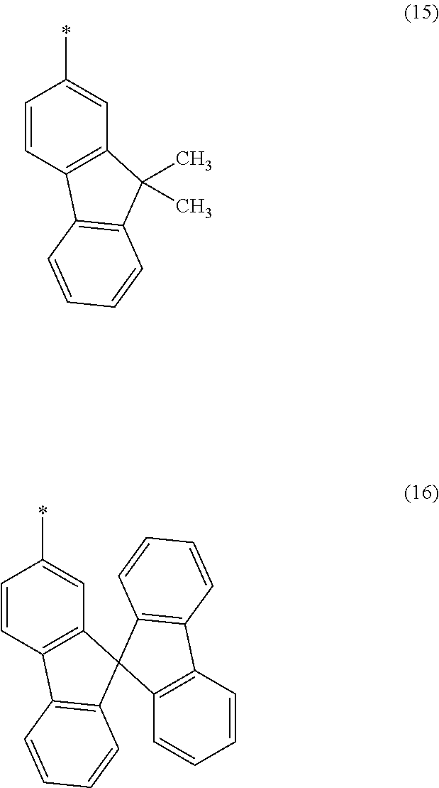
C1=CC2=C(C=C1*)C1(C3=C2C=CC=C3)C2=C(C3=C1C=CC=C3)C=CC=C2.C1=CC2=C(C=C1*)C(C)(C)C1=C2C=CC=C1
